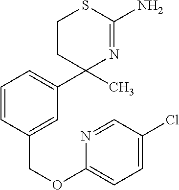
C1=CC(COC2=CC=C(Cl)C=N2)=CC(C2(C)N=C(N)SCC2)=C1
